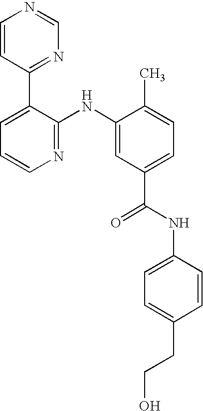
C1=CC(C2=CC=CN=C2NC2=CC(C(NC3=CC=C(CCO)C=C3)=O)=CC=C2C)=NC=N1
